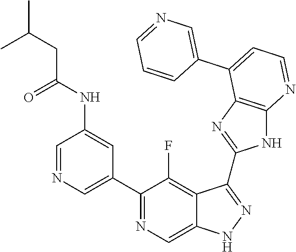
C1=NC=C(C2=NC=C3C(=C2F)C(C2=NC4=C(N2)N=CC=C4C2=CN=CC=C2)=NN3)C=C1NC(=O)CC(C)C
